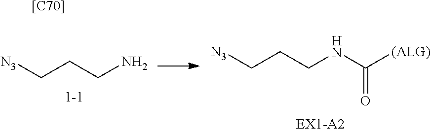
[N3]CCCN.[N3]CCCNC([(ALG)])=O.[[C70]]
